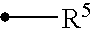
[R5]C
